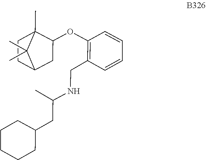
C1CC2(C)C(C)(C)C1CC2OC1=C(CNC(CC2CCCCC2)C)C=CC=C1
